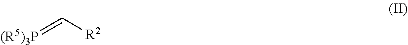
[(R5)3P]=C[R2]
